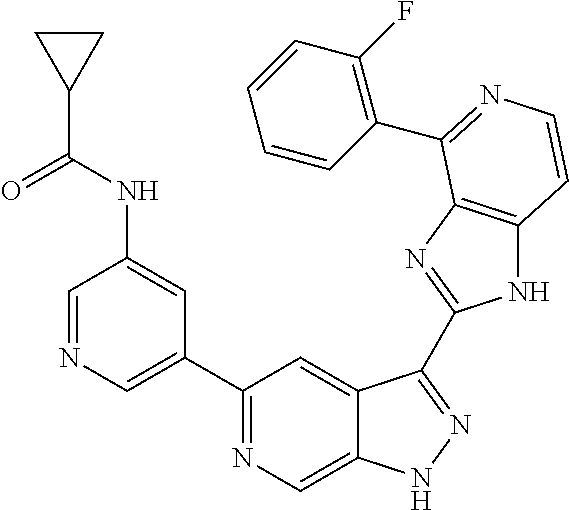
C1=NC=C(C2=NC=C3C(=C2)C(C2=NC4=C(N2)C=CN=C4C2=C(F)C=CC=C2)=NN3)C=C1NC(C1CC1)=O
